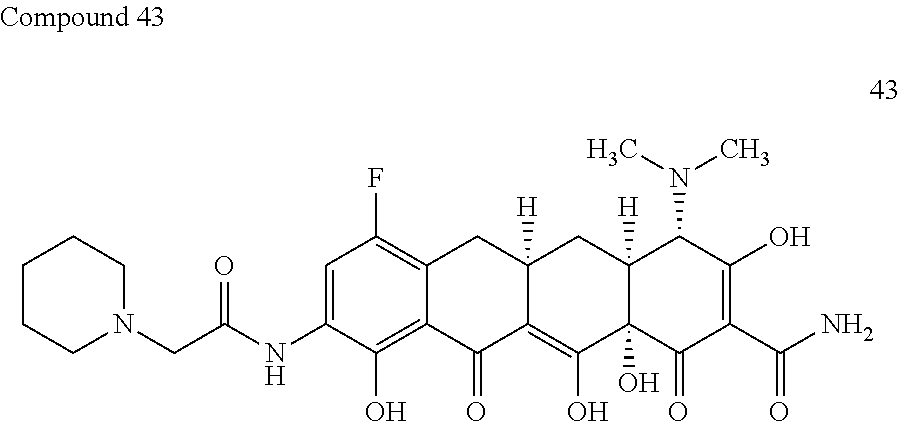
C12([H])C(O)(C(=O)C(C(N)=O)=C(O)C1N(C)C)C(O)=C1C([H])(C2)CC2=C(F)C=C(NC(CN3CCCCC3)=O)C(O)=C2C1=O
